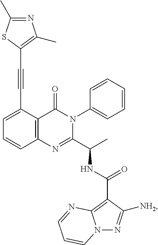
C1(C#CC2=C(C)N=C(C)S2)=CC=CC2=C1C(=O)N(C1=CC=CC=C1)C(C(C)NC(C1=C3N(N=C1[NH2])C=CC=N3)=O)=N2
